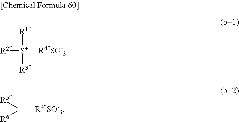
[R1][S+]([R3])[R2].[R4SO-3].[R5][I+][R6].[R4SO-3]
